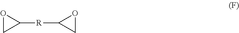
O1CC1[R]C1CO1
